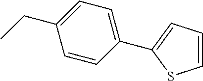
C1=CC=C(C2=CC=C(CC)C=C2)S1
